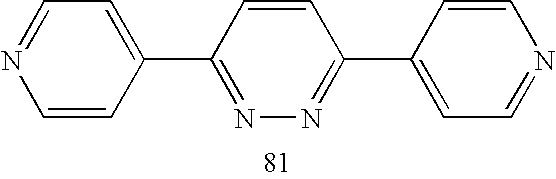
C1(C2=CC=NC=C2)=NN=C(C2=CC=NC=C2)C=C1
